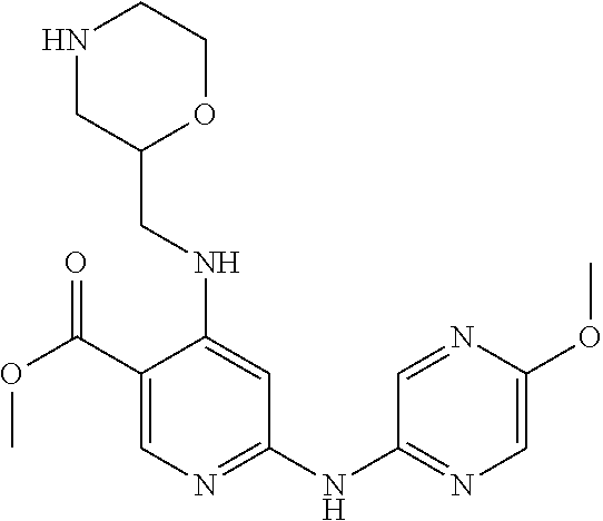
C1(C(OC)=O)=CN=C(NC2=NC=C(OC)N=C2)C=C1NCC1OCCNC1
